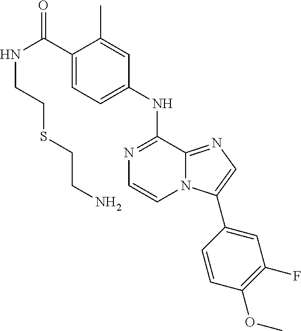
C1(NC2=NC=CN3C2=NC=C3C2=CC(F)=C(OC)C=C2)=CC=C(C(NCCSCCN)=O)C(C)=C1
